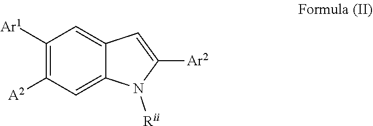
C1([Ar1])=C([A2])C=C2C(=C1)C=C([Ar2])N2[Rii]
